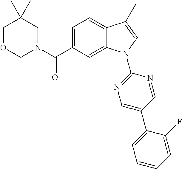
C1OCN(C(C2=CC=C3C(=C2)N(C2=NC=C(C4=CC=CC=C4F)C=N2)C=C3C)=O)CC1(C)C
